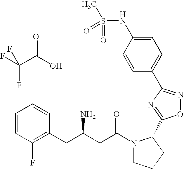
C1=CC(F)=C(CC(CC(N2CCCC2C2=NC(C3=CC=C(NS(C)(=O)=O)C=C3)=NO2)=O)N)C=C1.C(C(O)=O)(F)(F)F
